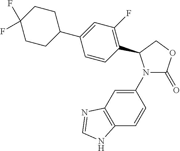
C1(N2C(=O)OCC2C2=C(F)C=C(C3CCC(F)(F)CC3)C=C2)=CC2=C(C=C1)NC=N2
